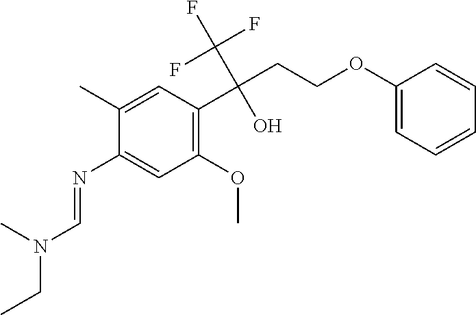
C1(N=CN(CC)C)=CC(OC)=C(C(CCOC2=CC=CC=C2)(C(F)(F)F)O)C=C1C
